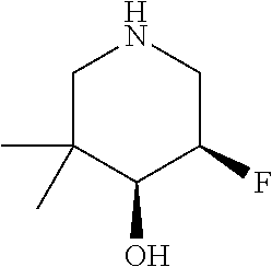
C1C(C)(C)C(O)C(F)CN1
